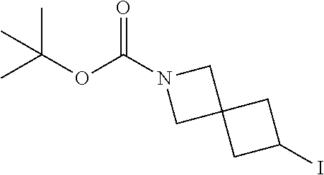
C(OC(N1CC2(C1)CC(I)C2)=O)(C)(C)C
